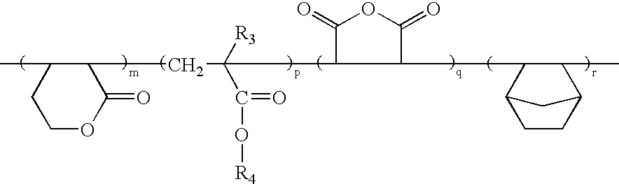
CC1C(CC(C(=O)O[R4])([R3])C2C(=O)OC(=O)C2C2C(C)C3CCC2C3)C(=O)OCC1
